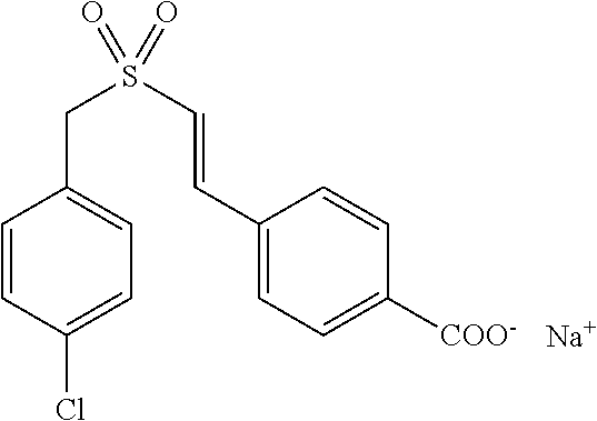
C1=CC(Cl)=CC=C1CS(C=CC1=CC=C([COO-])C=C1)(=O)=O.[Na]
